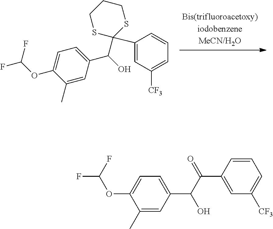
C1(C)=CC(C(O)C2(C3=CC([CF3])=CC=C3)SCCCS2)=CC=C1OC(F)F.C1=CC(C(C(O)C2=CC=C(OC(F)F)C(C)=C2)=O)=CC([CF3])=C1
